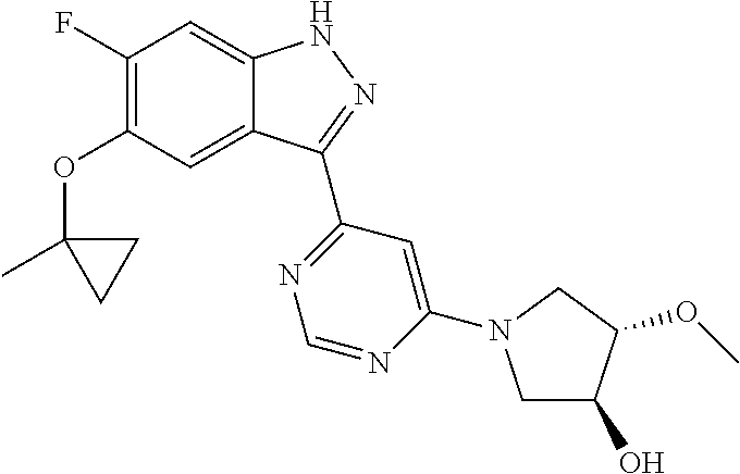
O(C1=C(F)C=C2C(=C1)C(C1=NC=NC(N3CC(O)C(OC)C3)=C1)=NN2)C1(C)CC1
